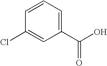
C1=CC=C(C(O)=O)C=C1Cl
